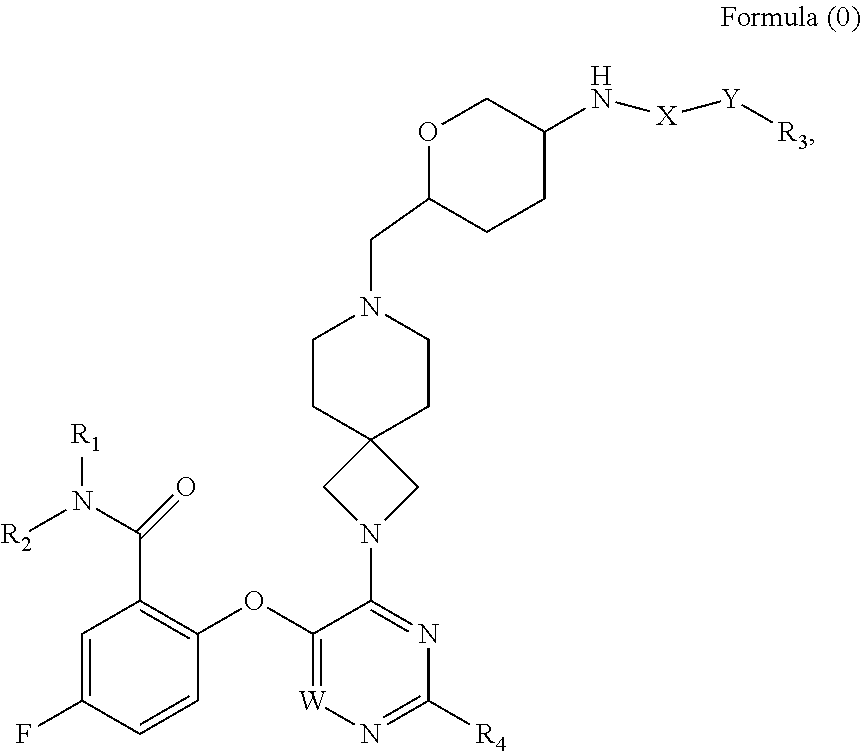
N([R2])(C(C1=C(OC2=[W]N=C([R4])N=C2N2CC3(C2)CCN(CC2OCC(N[X][Y][R3])CC2)CC3)C=CC(F)=C1)=O)[R1]
